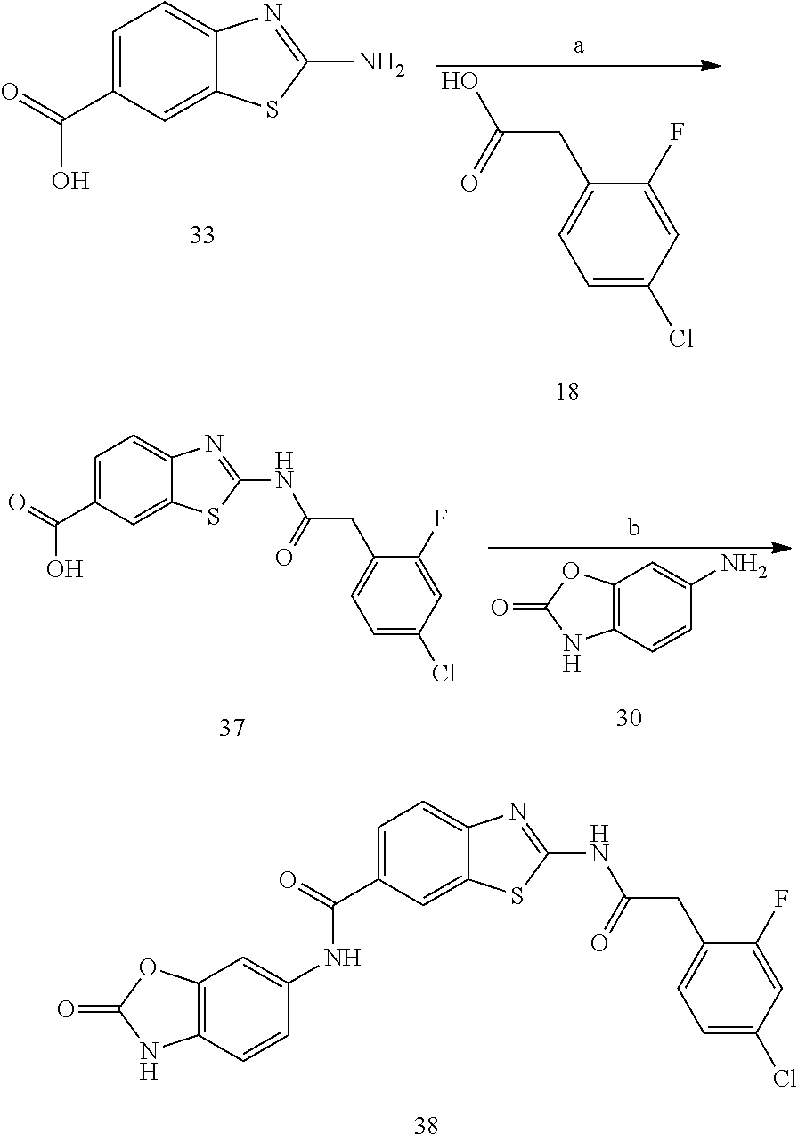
C1=C(Cl)C=C(F)C(CC(O)=O)=C1.C1=C(C(=O)O)C=C2C(=C1)N=C(N)S2.C12=C(C=CC(N)=C1)NC(=O)O2.C1=C(C(=O)O)C=C2C(=C1)N=C(NC(CC1=CC=C(Cl)C=C1F)=O)S2.C1=C(C(=O)NC2=CC3=C(C=C2)NC(=O)O3)C=C2C(=C1)N=C(NC(CC1=CC=C(Cl)C=C1F)=O)S2
